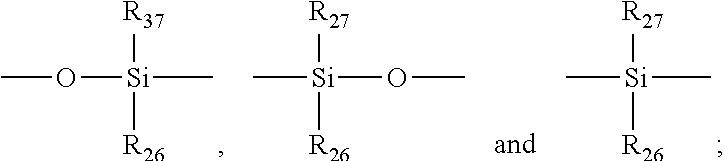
CO[Si](C)([R37])[R26].C[Si]([R27])([R26])OC.C[Si]([R27])([R26])C
